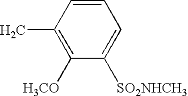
C1(C)=C([H3CO])C([SO2NHCH3])=CC=C1
